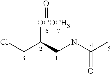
ClCC(CNC(=O)C)[OCOCH3]=O
